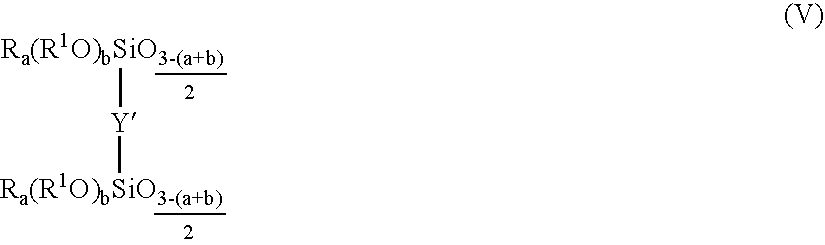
[Ra(R1O)bSiO3-(a+b)][Y][Ra(R1O)bSiO3-(a+b)]
